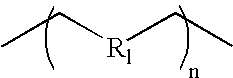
CC[Rl]CC
